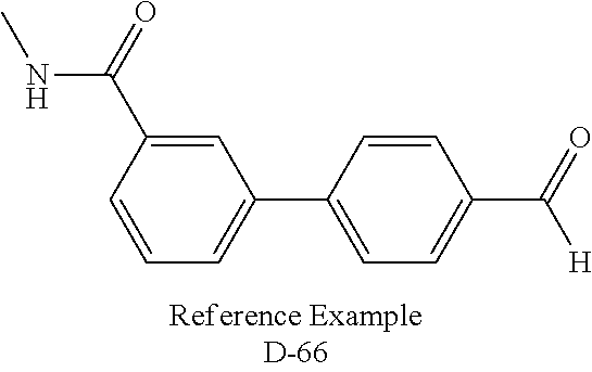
C1=C(C(NC)=O)C=CC=C1C1=CC=C(C(=O)[H])C=C1
